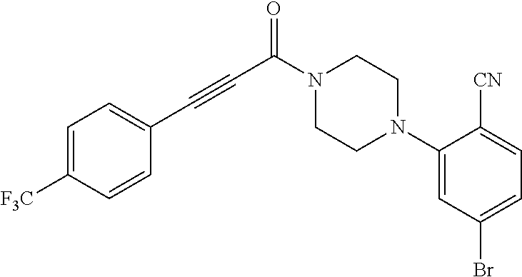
N1(C(C#CC2=CC=C([F3C])C=C2)=O)CCN(C2=CC(Br)=CC=C2[CN])CC1
